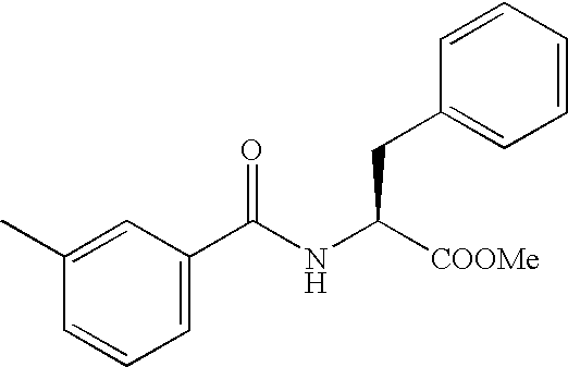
C1(C)=CC(C(NC([COOMe])CC2=CC=CC=C2)=O)=CC=C1
